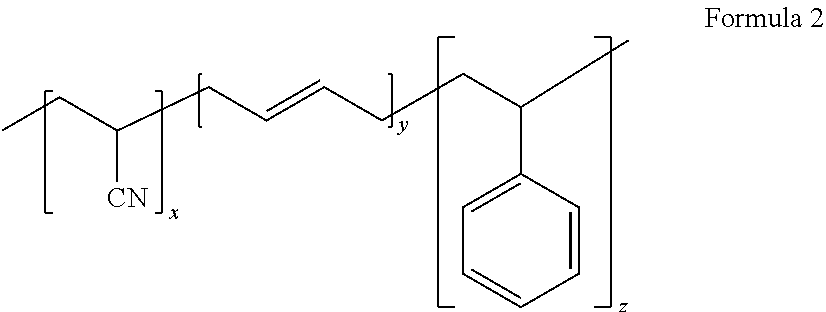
CCC([CN])CC=CCCC(C)C1=CC=CC=C1
